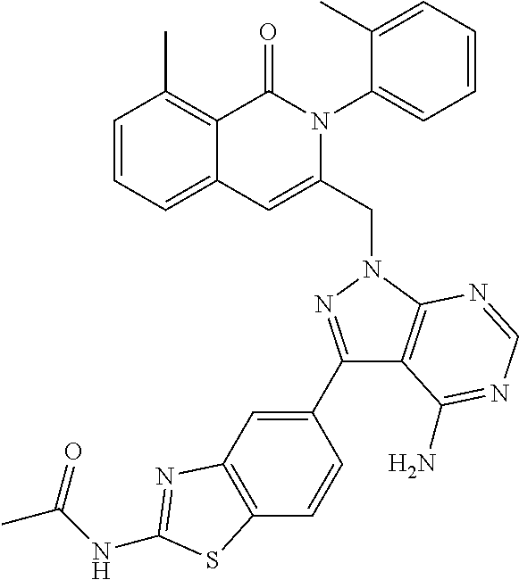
C1=CC=C2C(=C1C)C(=O)N(C1=CC=CC=C1C)C(CN1C3=C(C(C4=CC5=C(C=C4)SC(NC(C)=O)=N5)=N1)C(N)=NC=N3)=C2
